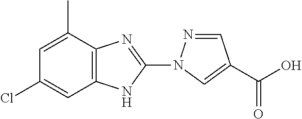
C1=NN(C2=NC3=C(N2)C=C(Cl)C=C3C)C=C1C(O)=O
